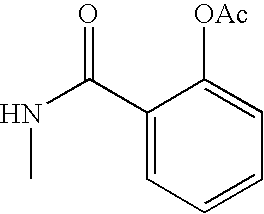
C1(C(NC)=O)=CC=CC=C1[OAc]
